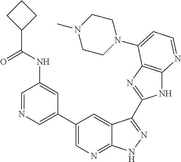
C1=NC=C(C2=CN=C3C(=C2)C(C2=NC4=C(N2)N=CC=C4N2CCN(C)CC2)=NN3)C=C1NC(C1CCC1)=O
